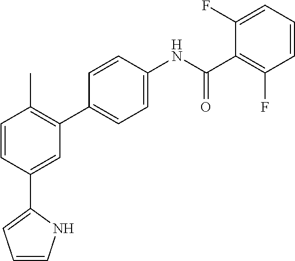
C1=CC(C2=CC=CN2)=CC(C2=CC=C(NC(C3=C(F)C=CC=C3F)=O)C=C2)=C1C
